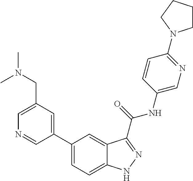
C1(CN(C)C)=CN=CC(C2=CC=C3C(=C2)C(C(NC2=CN=C(N4CCCC4)C=C2)=O)=NN3)=C1
